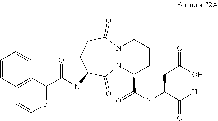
C1=CC2=C(C=C1)C(C(=O)NC1CCC(=O)N3N(C(C(=O)NC(C([H])=O)CC(O)=O)CCC3)C1=O)=NC=C2
